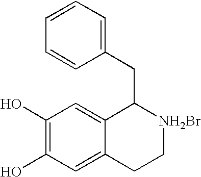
C1(O)=C(O)C=C2C(=C1)C(CC1=CC=CC=C1)[NH2Br]CC2
